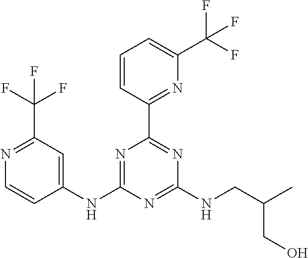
C1(NC2=NC(C3=NC(C(F)(F)F)=CC=C3)=NC(NCC(C)CO)=N2)=CC(C(F)(F)F)=NC=C1
